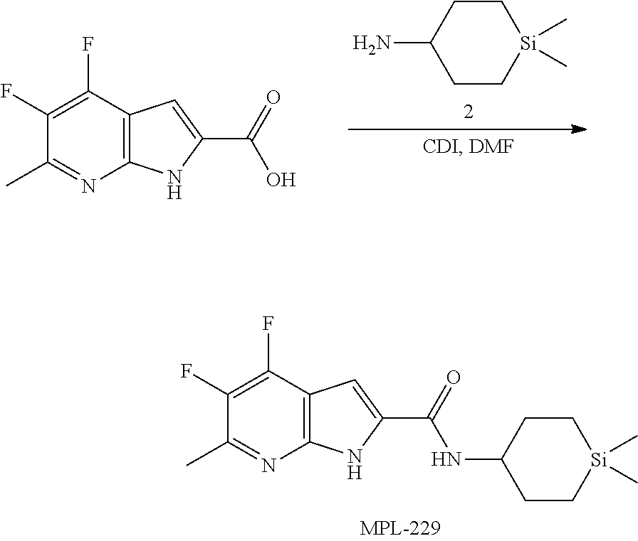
C1CC(N)CC[Si]1(C)C.C12=C(C(F)=C(F)C(C)=N1)C=C(C(=O)O)N2.C12=C(C(F)=C(F)C(C)=N1)C=C(C(=O)NC1CC[Si](C)(C)CC1)N2
